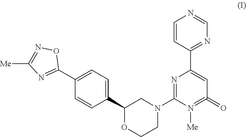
C1(C2=NC([Me])=NO2)=CC=C(C2OCCN(C3=NC(C4=NC=NC=C4)=CC(=O)=N3[Me])C2)C=C1
